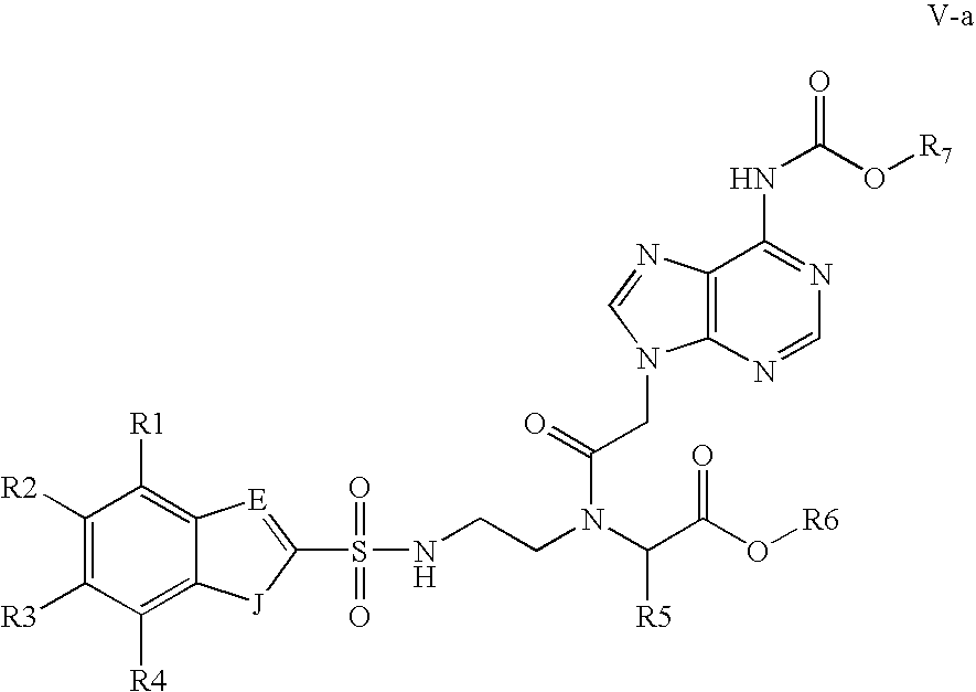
C1([R2])=C([R3])C([R4])=C2C(=C1[R1])[E]=C(S(NCCN(C(C(O[R6])=O)[R5])C(CN1C3=C(N=C1)C(NC(O[R7])=O)=NC=N3)=O)(=O)=O)[J]2
